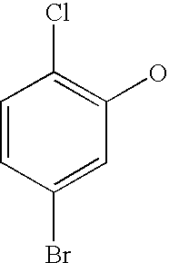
ClC1=C(O)C=C(Br)C=C1
